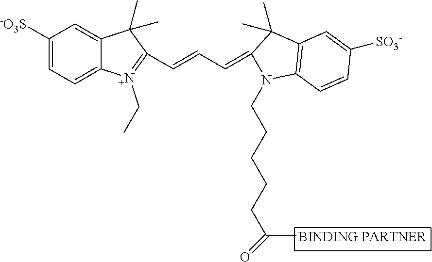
C1=C([-O3S])C=C2C(=C1)[N+](CC)=C(C=CC=C1N(CCCCCC(=O)C)C3=C(C1(C)C)C=C([SO3-])C=C3)C2(C)C
